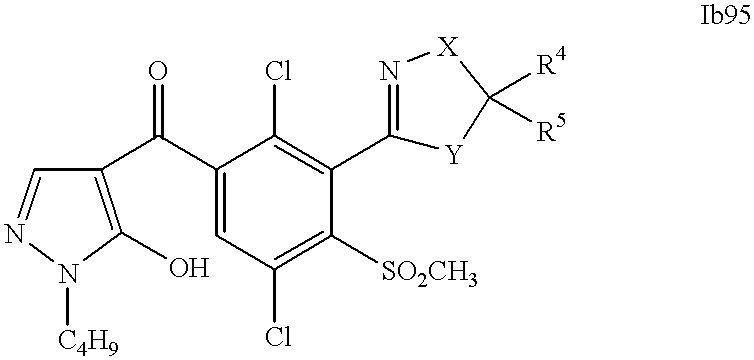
C1(C(C2=CC(Cl)=C([SO2CH3])C(C3=N[X]C([R4])([R5])[Y]3)=C2Cl)=O)=C(O)N([C4H9])N=C1
